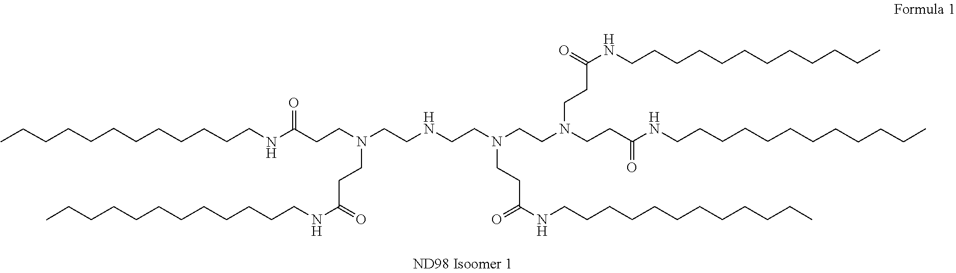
C(CCCC)CCCCCCCNC(CCN(CCC(NCCCCCCCCCCCC)=O)CCN(CCC(NCCCCCCCCCCCC)=O)CCNCCN(CCC(NCCCCCCCCCCCC)=O)CCC(NCCCCCCCCCCCC)=O)=O
